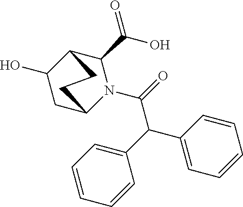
C1=CC=CC(C(C2=CC=CC=C2)C(=O)N2C(C(O)=O)C3C(O)CC2CC3)=C1
